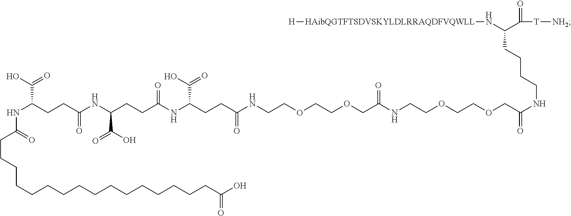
[HAibQGTFTSDVSKYLDLRRAQDFVQWLL](NC(C(=O)[T][NH2])CCCCNC(=O)COCCOCCNC(COCCOCCNC(CCC(NC(CCC(NC(CCC(NC(CCCCCCCCCCCCCCCCC(O)=O)=O)C(O)=O)=O)C(O)=O)=O)C(O)=O)=O)=O)[H]
